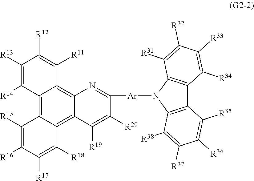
C12=C3C(=C4C(=C1C([R11])=C([R12])C([R13])=C2[R14])N=C([Ar]N1C2=C(C5=C1C([R38])=C([R37])C([R36])=C5[R35])C([R34])=C([R33])C([R32])=C2[R31])C([R20])=C4[R19])C([R18])=C([R17])C([R16])=C3[R15]
